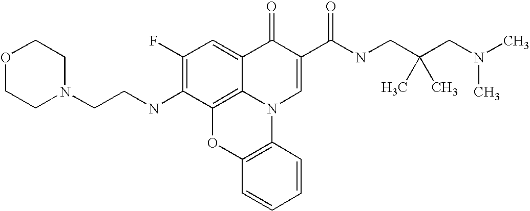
C1(F)=C(NCCN2CCOCC2)C2=C3C(=C1)C(=O)C(C(NCC(CN(C)C)(C)C)=O)=CN3C1=C(O2)C=CC=C1
